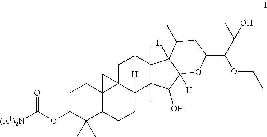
C1C(OC([(R1)2N])=O)C(C)(C)C2C3(C1)C1(C([H])(CC2)C2(C)C(C)(CC1)C1([H])C([H])(C2O)OC(C(C(C)(C)O)OCC)CC1C)C3
